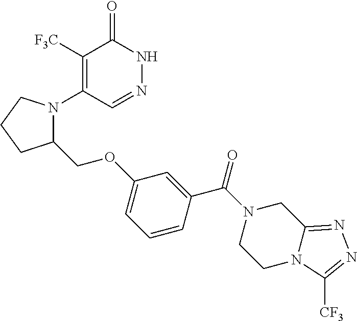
C1([F3C])=C(N2C(COC3=CC=CC(C(N4CC5=NN=C([CF3])N5CC4)=O)=C3)CCC2)C=NNC1=O
